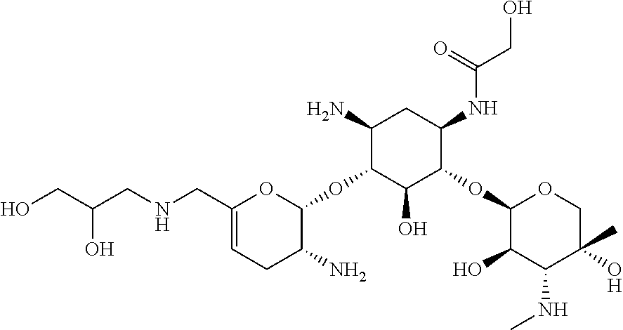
C1(CNCC(O)CO)=CCC(N)C(OC2C(O)C(OC3C(O)C(NC)C(O)(C)CO3)C(NC(CO)=O)CC2N)O1
